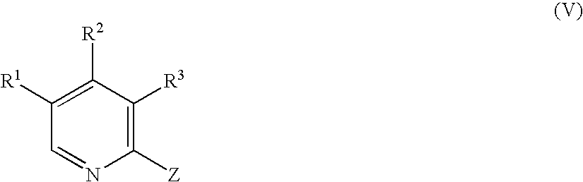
C1([R1])=C([R2])C([R3])=C([Z])N=C1
